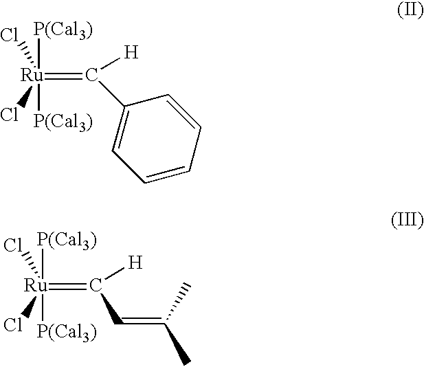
[Ru](=C([H])C1=CC=CC=C1)(Cl)(Cl)([P(Cal3)])[P(Cal3)].[Ru](=C([H])C=C(C)C)(Cl)(Cl)([P(Cal3)])[P(Cal3)]
